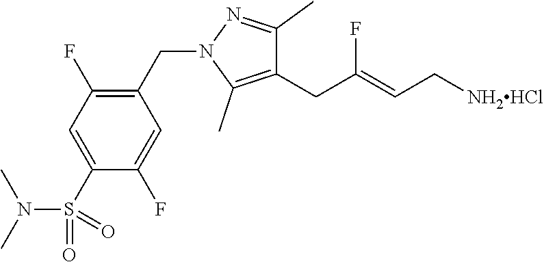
C1(CN2C(C)=C(CC(=CC[NH2HCl])F)C(C)=N2)=C(F)C=C(S(=O)(N(C)C)=O)C(F)=C1
